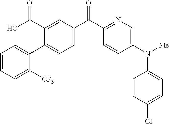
C1=CC(N([Me])C2=CC=C(Cl)C=C2)=CN=C1C(=O)C1=CC=C(C2=CC=CC=C2[CF3])C(C(O)=O)=C1
